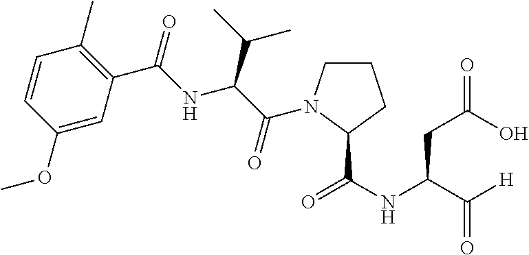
C1=CC(OC)=CC(C(=O)NC(C(C)C)C(=O)N2CCCC2C(NC(C([H])=O)CC(=O)O)=O)=C1C
